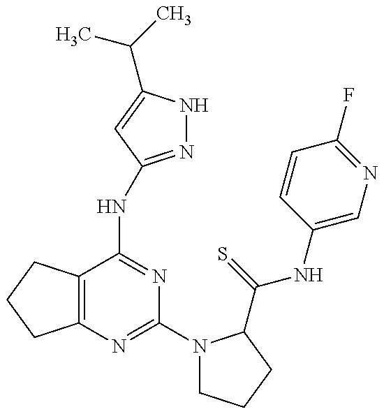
C12=C(C(NC3=NNC(C(C)C)=C3)=NC(N3CCCC3C(=S)NC3=CN=C(F)C=C3)=N1)CCC2
